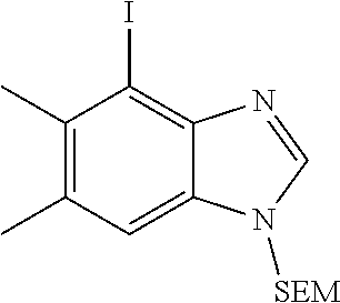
C1(C)=C(C)C=C2C(=C1I)N=CN2[SEM]
